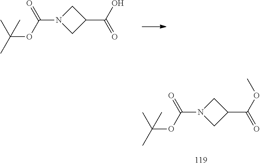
C1C(C(=O)O)CN1C(OC(C)(C)C)=O.C1C(C(=O)OC)CN1C(OC(C)(C)C)=O
